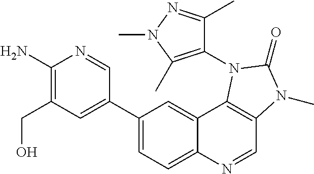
C1(N)=C(CO)C=C(C2=CC=C3C(=C2)C2=C(C=N3)N(C)C(=O)N2C2=C(C)N(C)N=C2C)C=N1
